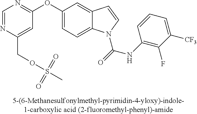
C1=C(OC2=NC=NC(COS(C)(=O)=O)=C2)C=C2C(=C1)N(C(NC1=C(F)C([CF3])=CC=C1)=O)C=C2
